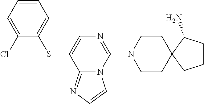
C1=C(Cl)C(SC2=CN=C(N3CCC4(CC3)CCCC4N)N3C2=NC=C3)=CC=C1
